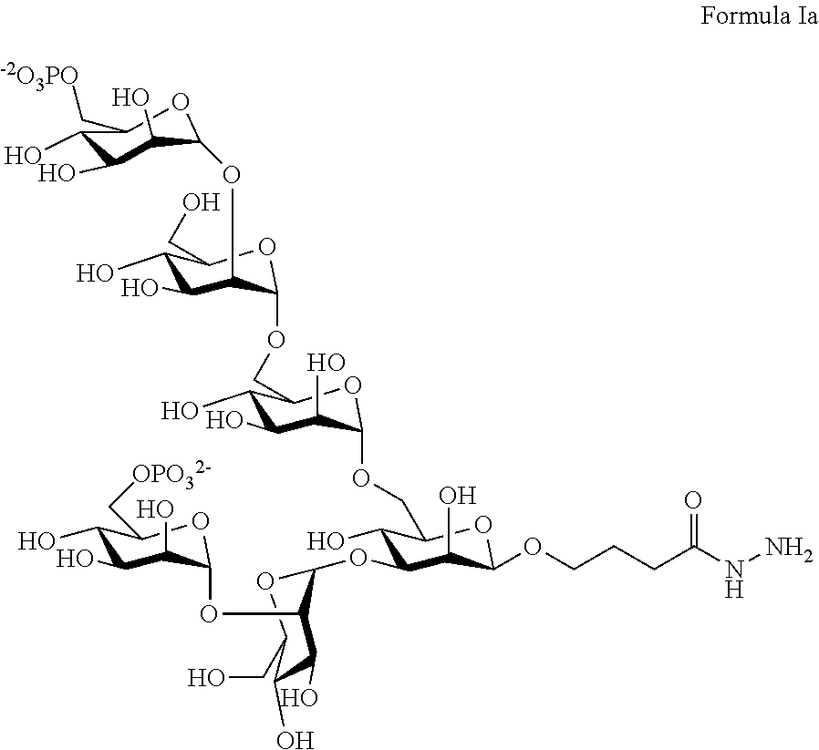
C1(O)C(OC2OC(CO)C(O)C(O)C2OC2OC(C[OPO32-])C(O)C(O)C2O)C(O)C(OCCCC(NN)=O)OC1COC1OC(COC2OC(CO)C(O)C(O)C2OC2OC(C[-2O3PO])C(O)C(O)C2O)C(O)C(O)C1O
